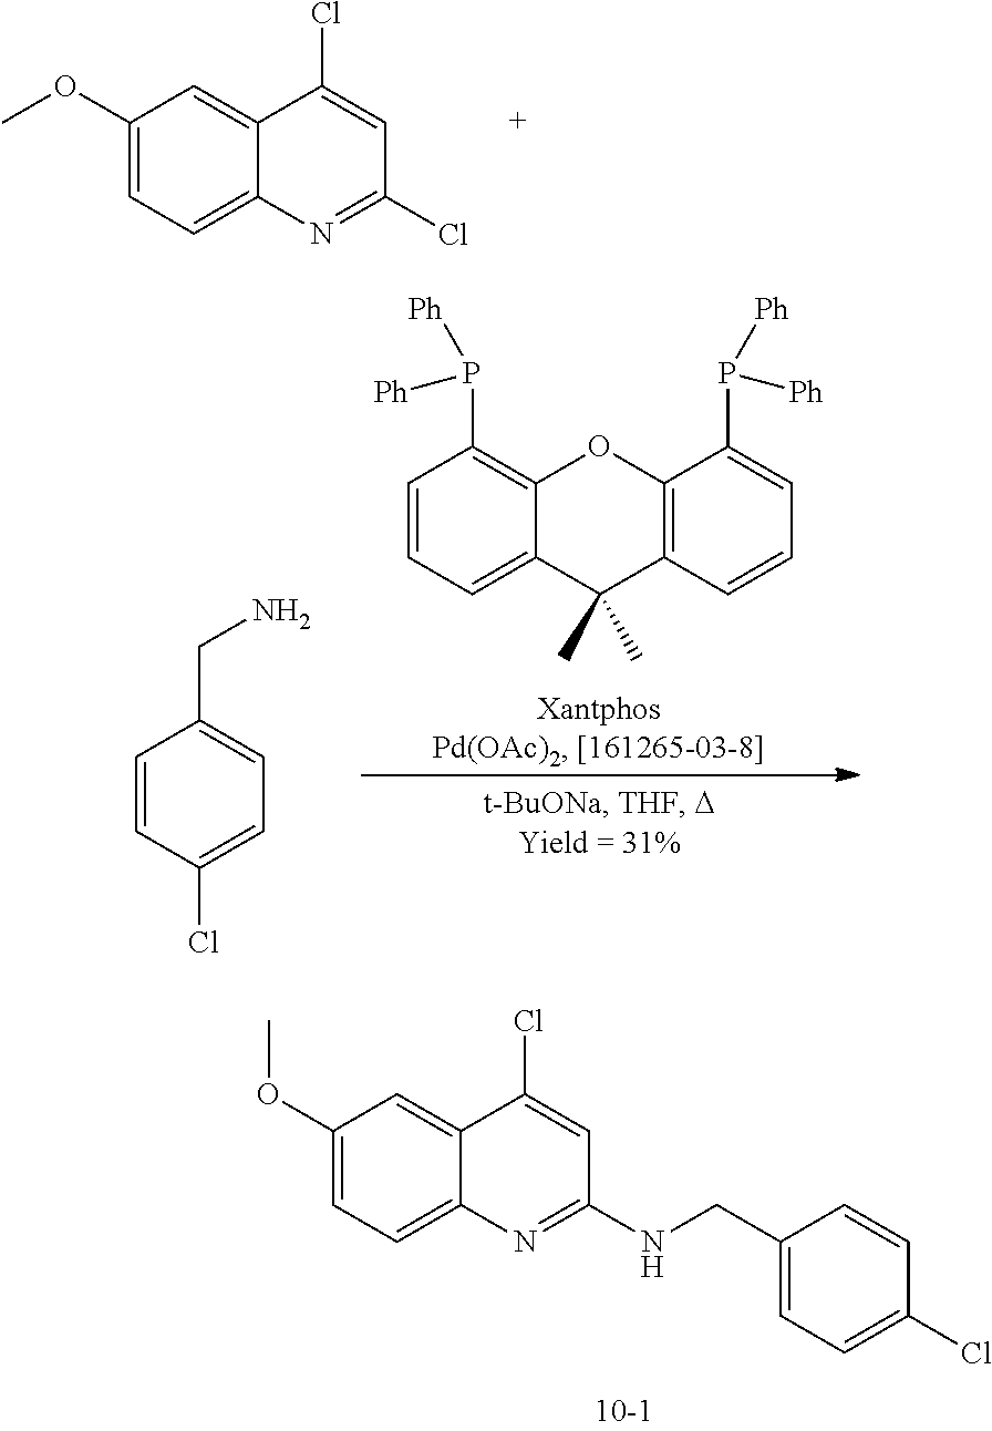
C1(OC)=CC=C2C(=C1)C(Cl)=CC(NCC1=CC=C(Cl)C=C1)=N2.C1(OC)=CC=C2C(=C1)C(Cl)=CC(Cl)=N2.C1=CC=C2C(=C1P([Ph])[Ph])OC1=C(C2(C)C)C=CC=C1P([Ph])[Ph].C1=CC(Cl)=CC=C1CN
